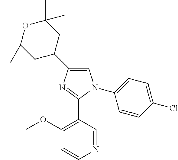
C1=C(C2CC(C)(C)OC(C)(C)C2)N=C(C2=C(OC)C=CN=C2)N1C1=CC=C(Cl)C=C1
